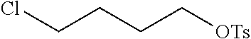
C(CCC[OTs])Cl
